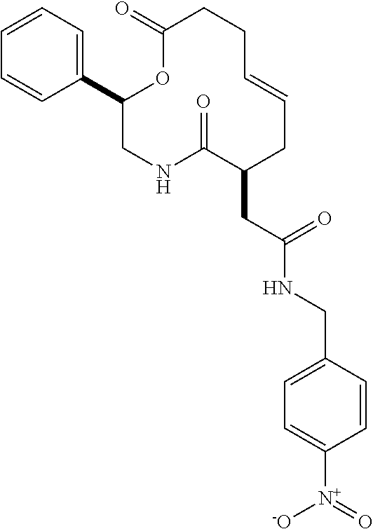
C1(C2=CC=CC=C2)CNC(=O)C(CC(NCC2=CC=C([N+]([O-])=O)C=C2)=O)CC=CCCC(=O)O1
